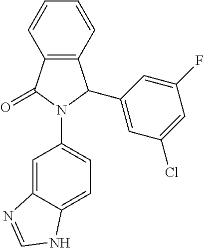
C12=C(C(=O)N(C3=CC=C4C(=C3)N=CN4)C1C1=CC(Cl)=CC(F)=C1)C=CC=C2
